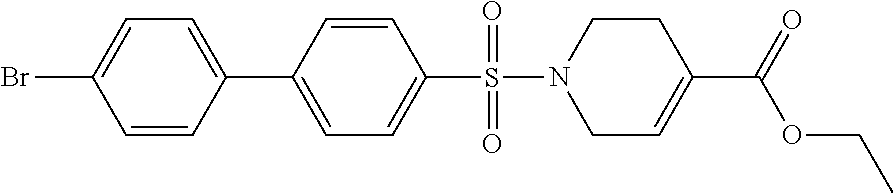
C1=CC(Br)=CC=C1C1=CC=C(S(N2CC=C(C(=O)OCC)CC2)(=O)=O)C=C1
